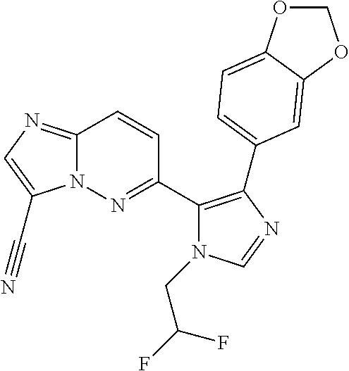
N12C(=NC=C1C#N)C=CC(C1=C(C3=CC=C4OCOC4=C3)N=CN1CC(F)F)=N2
